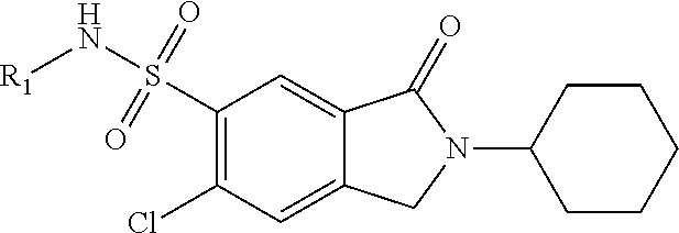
C1(S(N[R1])(=O)=O)=C(Cl)C=C2C(=C1)C(=O)N(C1CCCCC1)C2
